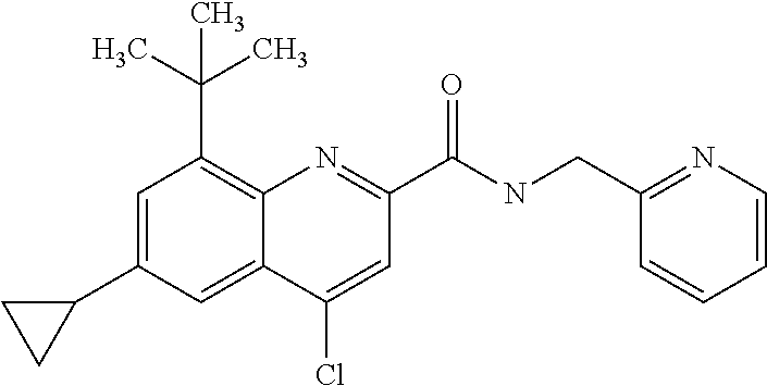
C1(Cl)=CC(C(=O)NCC2=NC=CC=C2)=NC2=C(C(C)(C)C)C=C(C3CC3)C=C12
